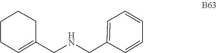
C1=CC=CC(CNCC2=CCCCC2)=C1
